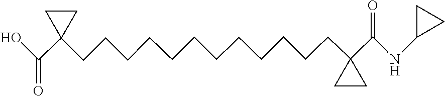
C(C1(C(=O)NC2CC2)CC1)CCCCCCCCCCCC1(C(=O)O)CC1
